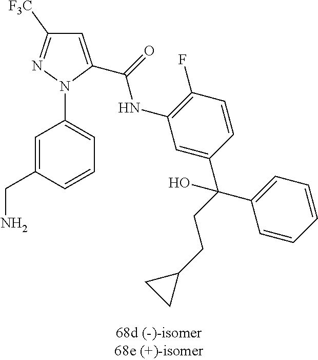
C1=C(CN)C=CC=C1N1C(C(=O)NC2=C(F)C=CC(C(C3=CC=CC=C3)(CCC3CC3)O)=C2)=CC([F3C])=N1
